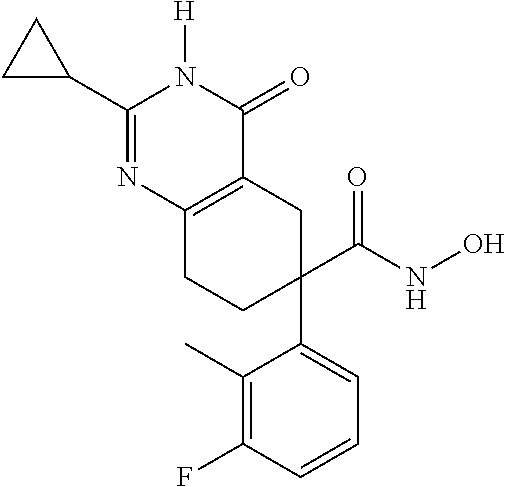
C1(C(NO)=O)(C2=CC=CC(F)=C2C)CC2=C(CC1)N=C(C1CC1)N([H])C2=O
